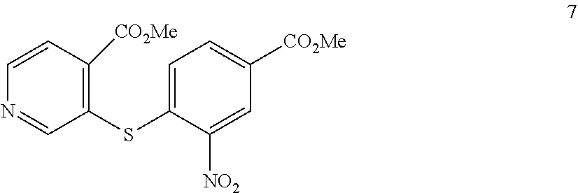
C1(SC2=CC=C([CO2Me])C=C2[NO2])=C([CO2Me])C=CN=C1
